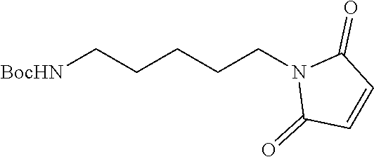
C1(=O)N(CCCCC[BocHN])C(=O)C=C1
